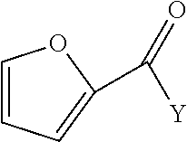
C1=CC=C(C([Y])=O)O1
